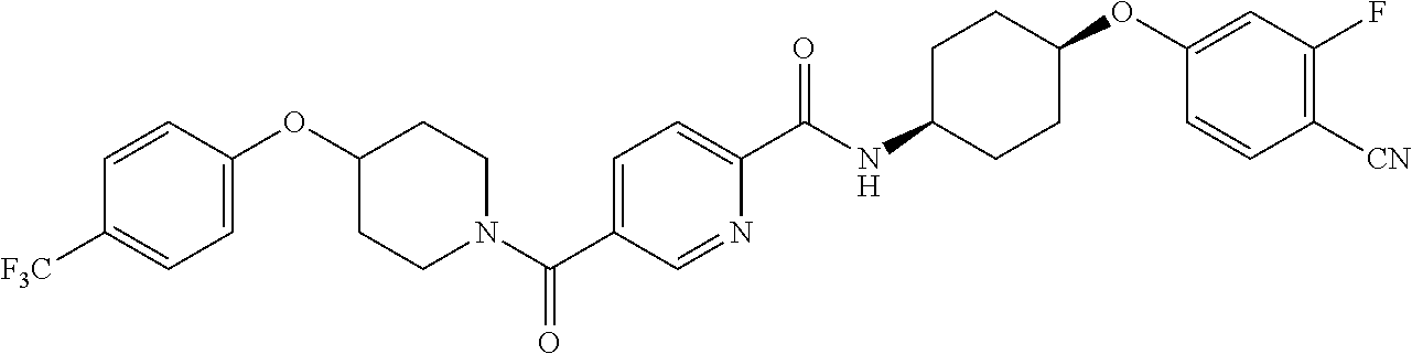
C1=C(OC2CCN(C(C3=CC=C(C(NC4CCC(OC5=CC(F)=C([CN])C=C5)CC4)=O)N=C3)=O)CC2)C=CC([F3C])=C1
